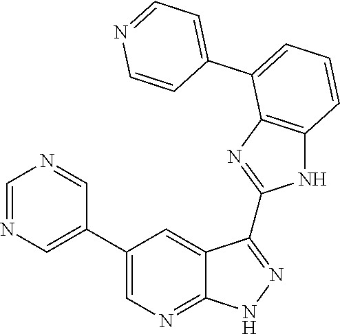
C1=NC=C(C2=CN=C3C(=C2)C(C2=NC4=C(N2)C=CC=C4C2=CC=NC=C2)=NN3)C=N1
